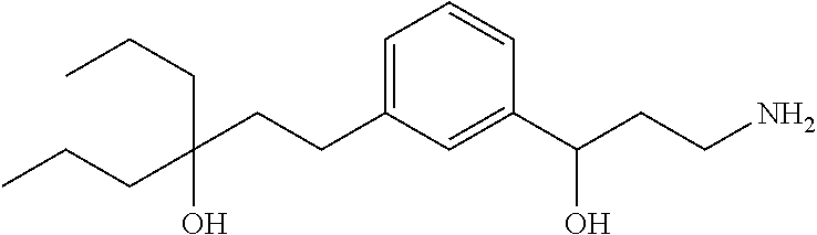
C1(CCC(O)(CCC)CCC)=CC=CC(C(CCN)O)=C1
